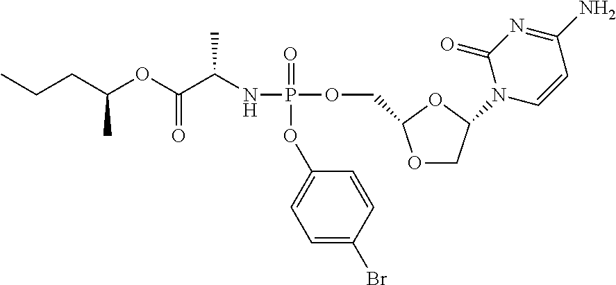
O1CC(N2C=CC(N)=NC2=O)OC1COP(NC(C(OC(C)CCC)=O)C)(=O)OC1=CC=C(Br)C=C1
